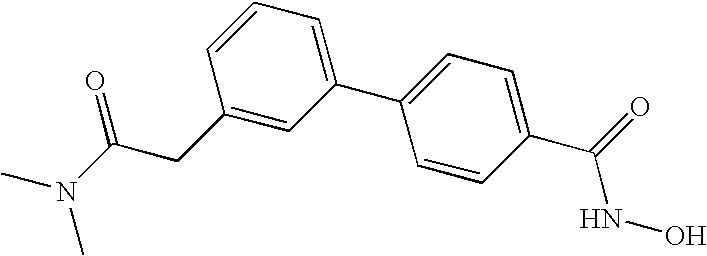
C(C1=CC(C2=CC=C(C(NO)=O)C=C2)=CC=C1)C(N(C)C)=O
